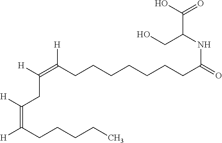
N(C(CCCCCCCC(=C([H])CC(=C([H])CCCCC)[H])[H])=O)C(C(O)=O)CO
